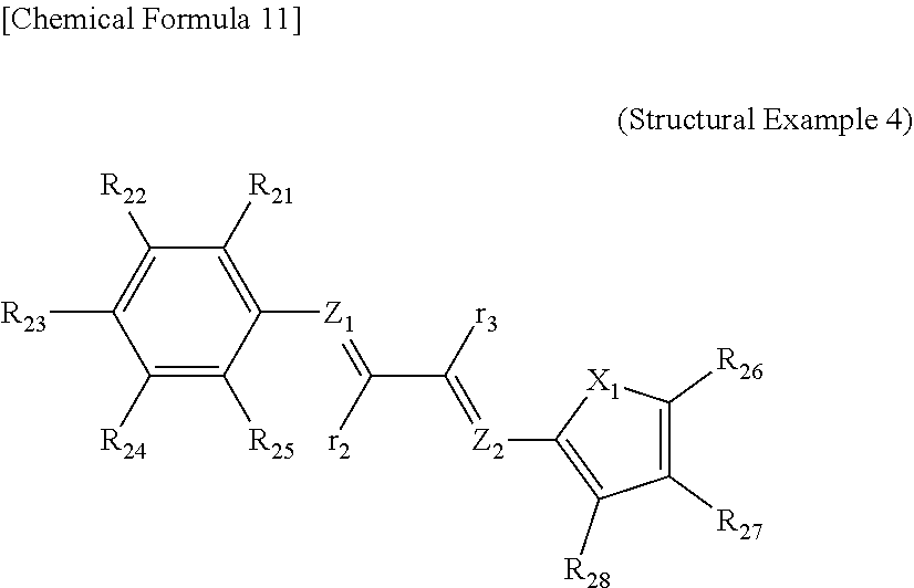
C1([R24])=C([R25])C([Z1]=C(C([r3])=[Z2]C2=C([R28])C([R27])=C([R26])[X1]2)[r2])=C([R21])C([R22])=C1[R23]
